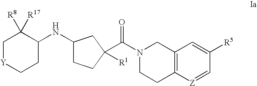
C1[Y]CCC(NC2CCC(C(N3CCC4=C(C3)C=C([R5])C=[Z]4)=O)([R1])C2)C1([R8])[R17]
